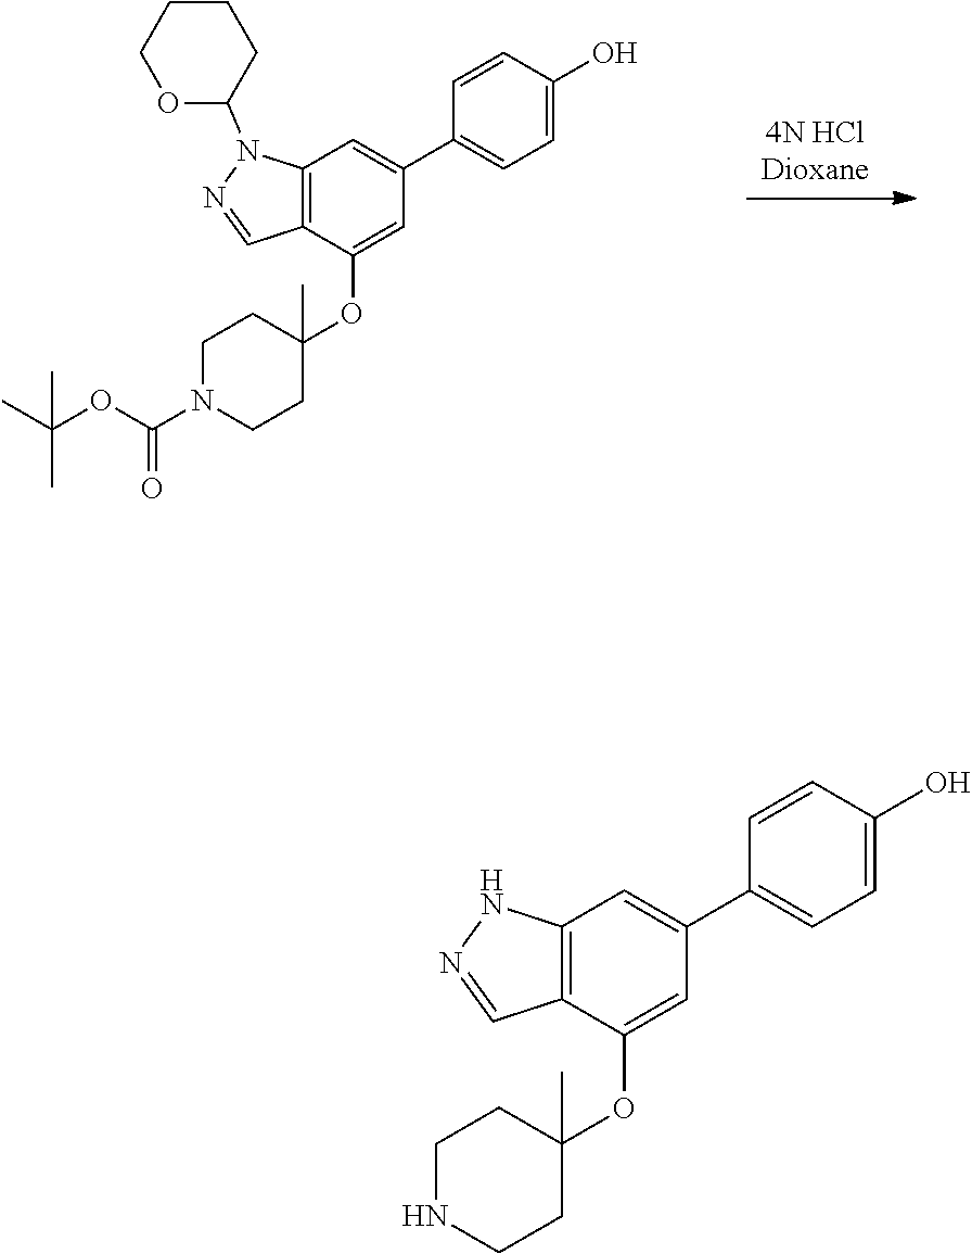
C12=C(C(OC3(C)CCN(C(OC(C)(C)C)=O)CC3)=CC(C3=CC=C(O)C=C3)=C1)C=NN2C1CCCCO1.C12=C(C(OC3(C)CCNCC3)=CC(C3=CC=C(O)C=C3)=C1)C=NN2
